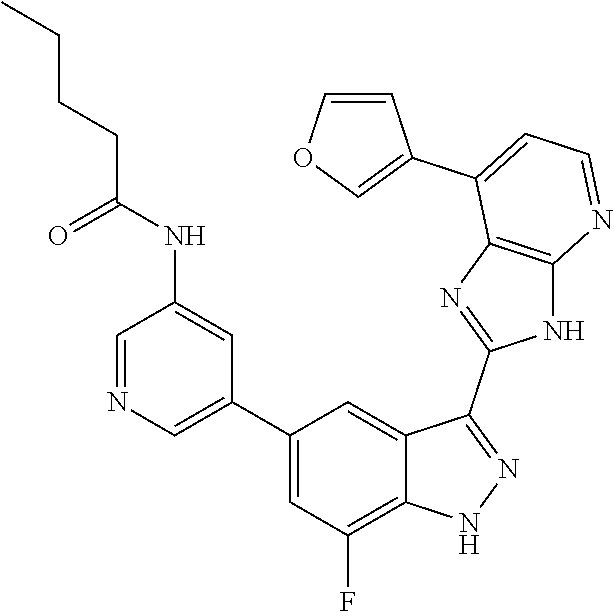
C1=NC=C(C2=CC(F)=C3C(=C2)C(C2=NC4=C(N2)N=CC=C4C2=COC=C2)=NN3)C=C1NC(CCCC)=O
